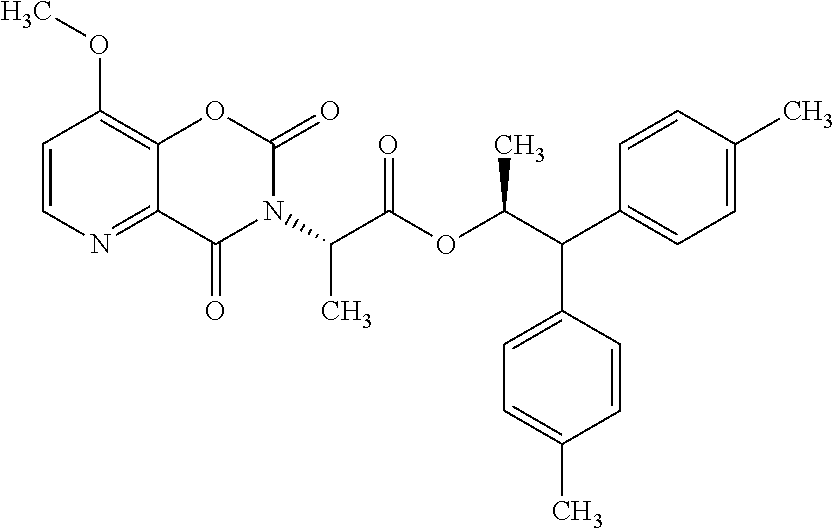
C1=CN=C2C(=C1OC)OC(=O)N(C(C(OC(C(C1=CC=C(C)C=C1)C1=CC=C(C)C=C1)C)=O)C)C2=O
